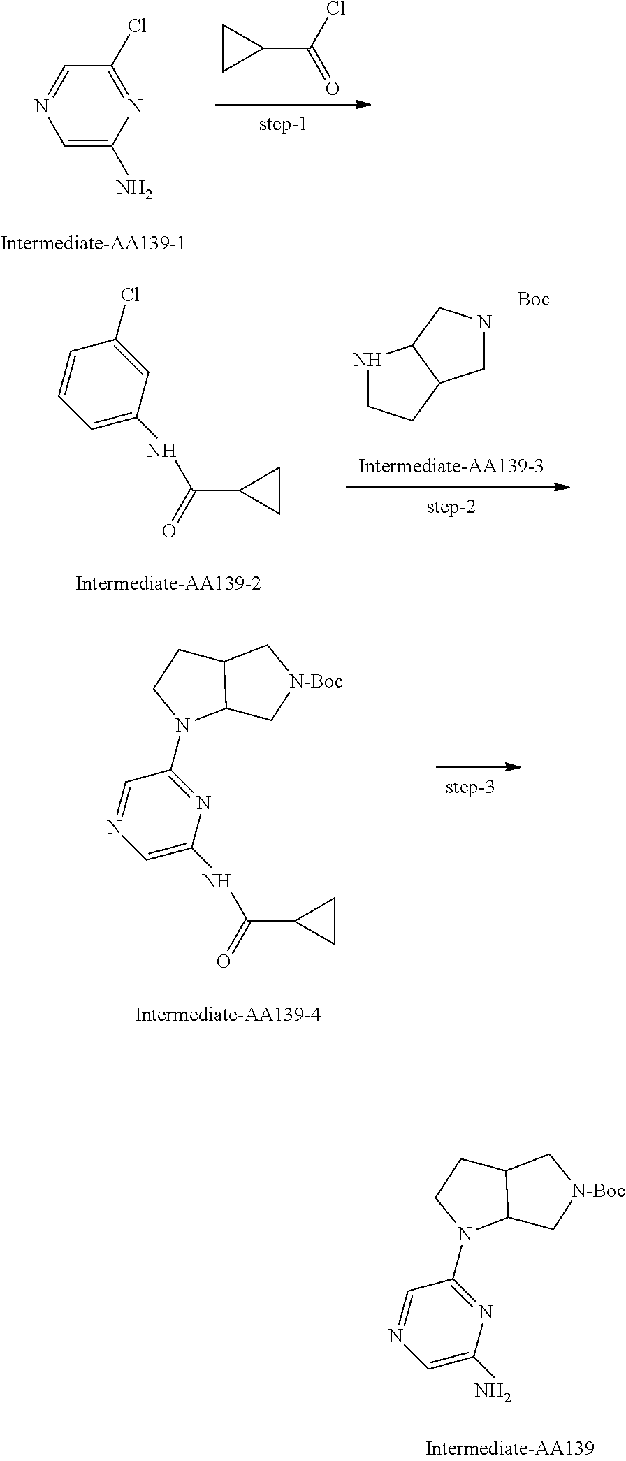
C1=CC=C(NC(=O)C2CC2)C=C1Cl.N1CCC2C1CNC2.[Boc].C1=NC=C(NC(=O)C2CC2)N=C1N1C2C(CC1)C[N-Boc]C2.C1=NC=C(N)N=C1N1C2C(CC1)C[N-Boc]C2.C1=C(N)N=C(Cl)C=N1.C1(C(Cl)=O)CC1
